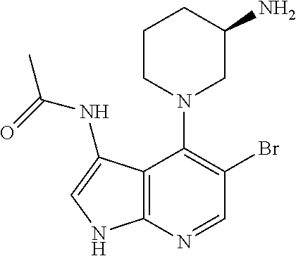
C12=C(N=CC(Br)=C1N1CC(N)CCC1)NC=C2NC(=O)C
